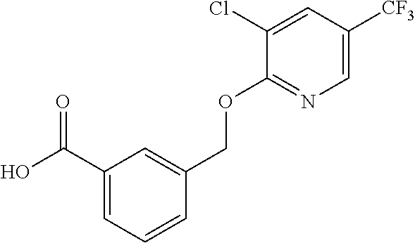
C1(C(O)=O)=CC=CC(COC2=NC=C([CF3])C=C2Cl)=C1
